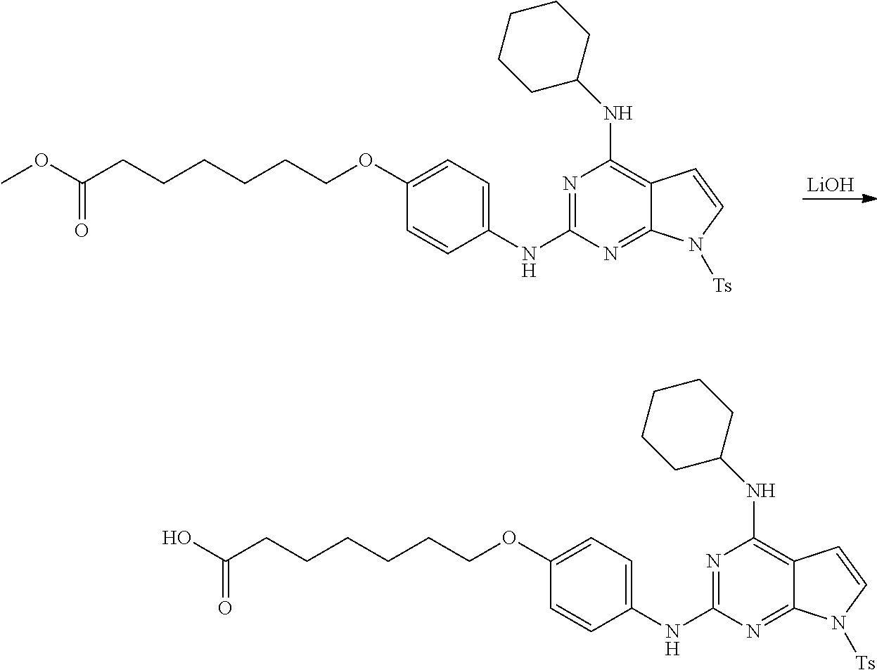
C1(NC2=NC(NC3CCCCC3)=C3C(=N2)N([Ts])C=C3)=CC=C(OCCCCCCC(OC)=O)C=C1.[LiOH].C1(NC2=NC(NC3CCCCC3)=C3C(=N2)N([Ts])C=C3)=CC=C(OCCCCCCC(O)=O)C=C1
